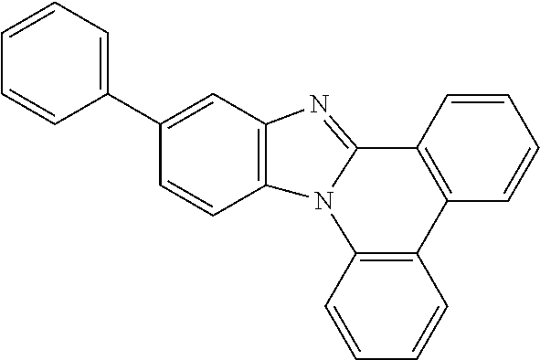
C1=CC2=C(C=C1)N1C(=NC3=C1C=CC(C1=CC=CC=C1)=C3)C1=C2C=CC=C1
